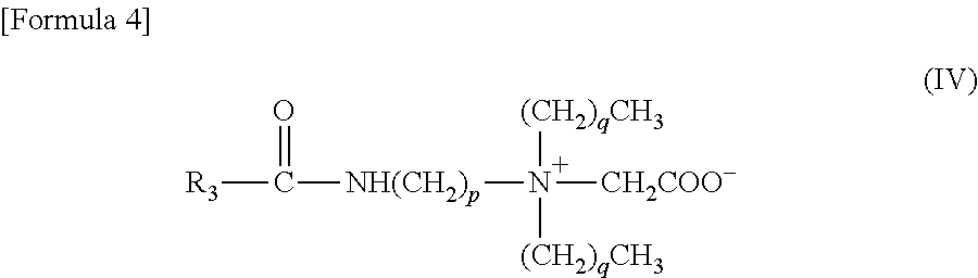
[R3]C([NH(CH2)p]N([CH2COO-])([(CH2)qCH3])[(CH2)qCH3])=O
